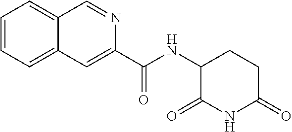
C1C(=O)NC(=O)C(NC(C2=CC3=CC=CC=C3C=N2)=O)C1
